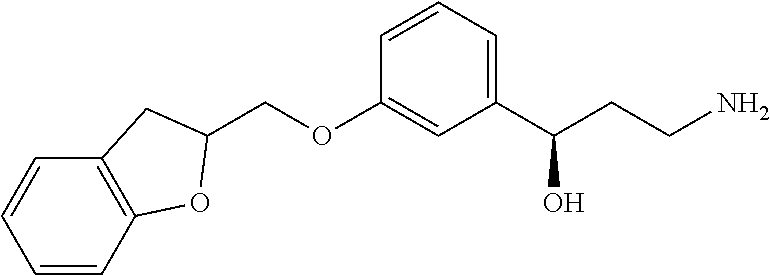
C(OC1=CC(C(CCN)O)=CC=C1)C1OC2=C(C=CC=C2)C1
